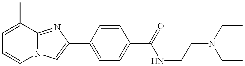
C1=C(C)C2=NC(C3=CC=C(C(=O)NCCN(CC)CC)C=C3)=CN2C=C1
